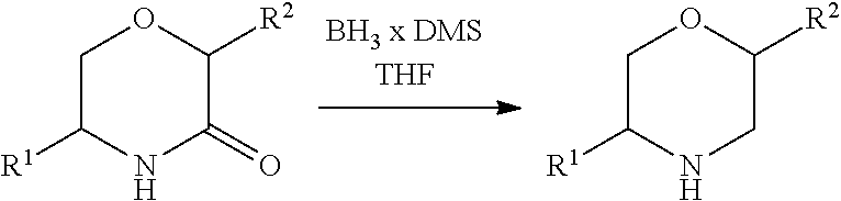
C1C([R1])NC(=O)C([R2])O1.C1C([R1])NCC([R2])O1
